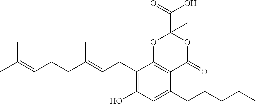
CC(=CCCC(=CCC1=C(O)C=C(CCCCC)C2=C1OC(C(O)=O)(C)OC2=O)C)C
